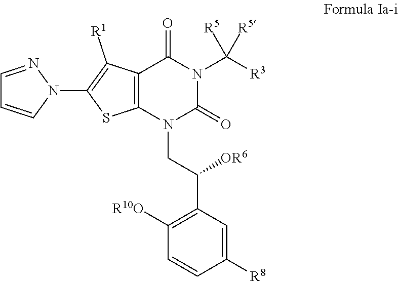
C1=CC([R8])=CC(C([OR6])CN2C(=O)N(C([R5])([R5])[R3])C(=O)C3=C2SC(N2N=CC=C2)=C3[R1])=C1[R10O]
